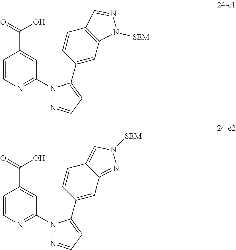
C1=CN=C(N2N=CC=C2C2=CC3=C(C=C2)C=NN3[SEM])C=C1C(=O)O.C1=CN=C(N2N=CC=C2C2=CC3=NN([SEM])C=C3C=C2)C=C1C(=O)O
